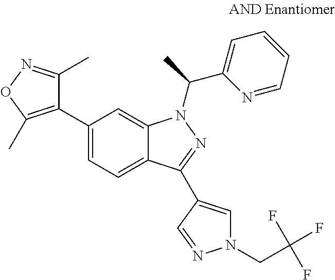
C12=CC=C(C3=C(C)ON=C3C)C=C1N(C(C1=CC=CC=N1)C)N=C2C1=CN(CC(F)(F)F)N=C1
